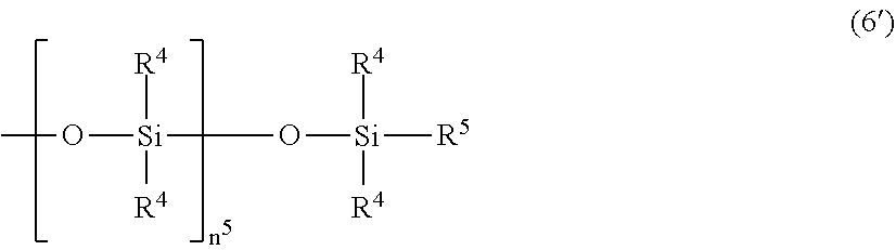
CO[Si]([R4])([R4])O[Si]([R5])([R4])[R4]
